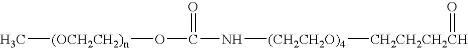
[CH2CH2CH2CH]([(CH2CH2O)4]NC(O[(OCH2CH2)n]C)=O)=O
